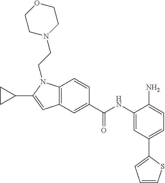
C1=C(C(NC2=CC(C3=CC=CS3)=CC=C2N)=O)C=CC2=C1C=C(C1CC1)N2CCN1CCOCC1
